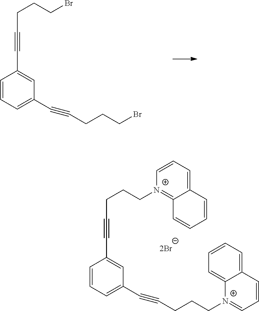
C1=CC=C(C#CCCCBr)C=C1C#CCCCBr.C1=CC=C(C#CCCC[N+]2=CC=CC3=CC=CC=C23)C=C1C#CCCC[N+]1=C2C(=CC=C1)C=CC=C2
